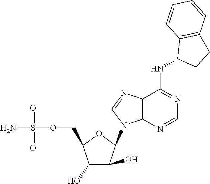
C1(O)C(O)C(N2C3=C(N=C2)C(NC2CCC4=C2C=CC=C4)=NC=N3)OC1COS(N)(=O)=O
